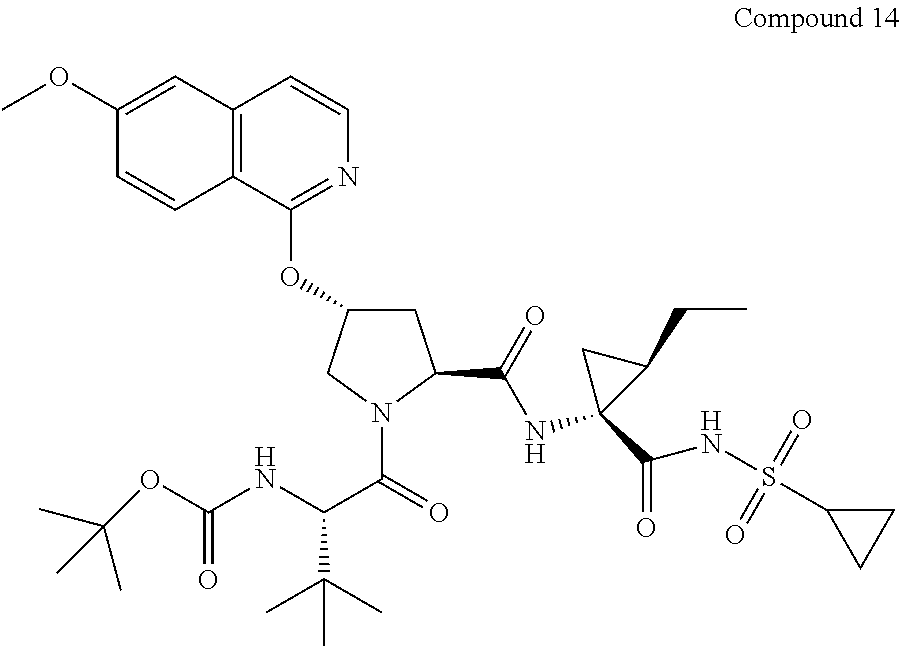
C12=C(C(OC3CC(C(NC4(C(NS(C5CC5)(=O)=O)=O)C(CC)C4)=O)N(C(=O)C(NC(OC(C)(C)C)=O)C(C)(C)C)C3)=NC=C1)C=CC(OC)=C2
